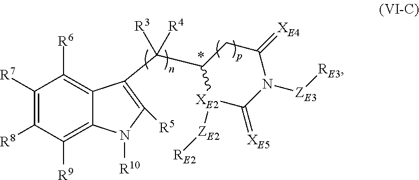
C1([R7])=C([R8])C([R9])=C2C(=C1[R6])C(C(C1[XE2]([ZE2][RE2])C(=[XE5])N([ZE3][RE3])C(=[XE4])C1)([R4])[R3])=C([R5])N2[R10]
